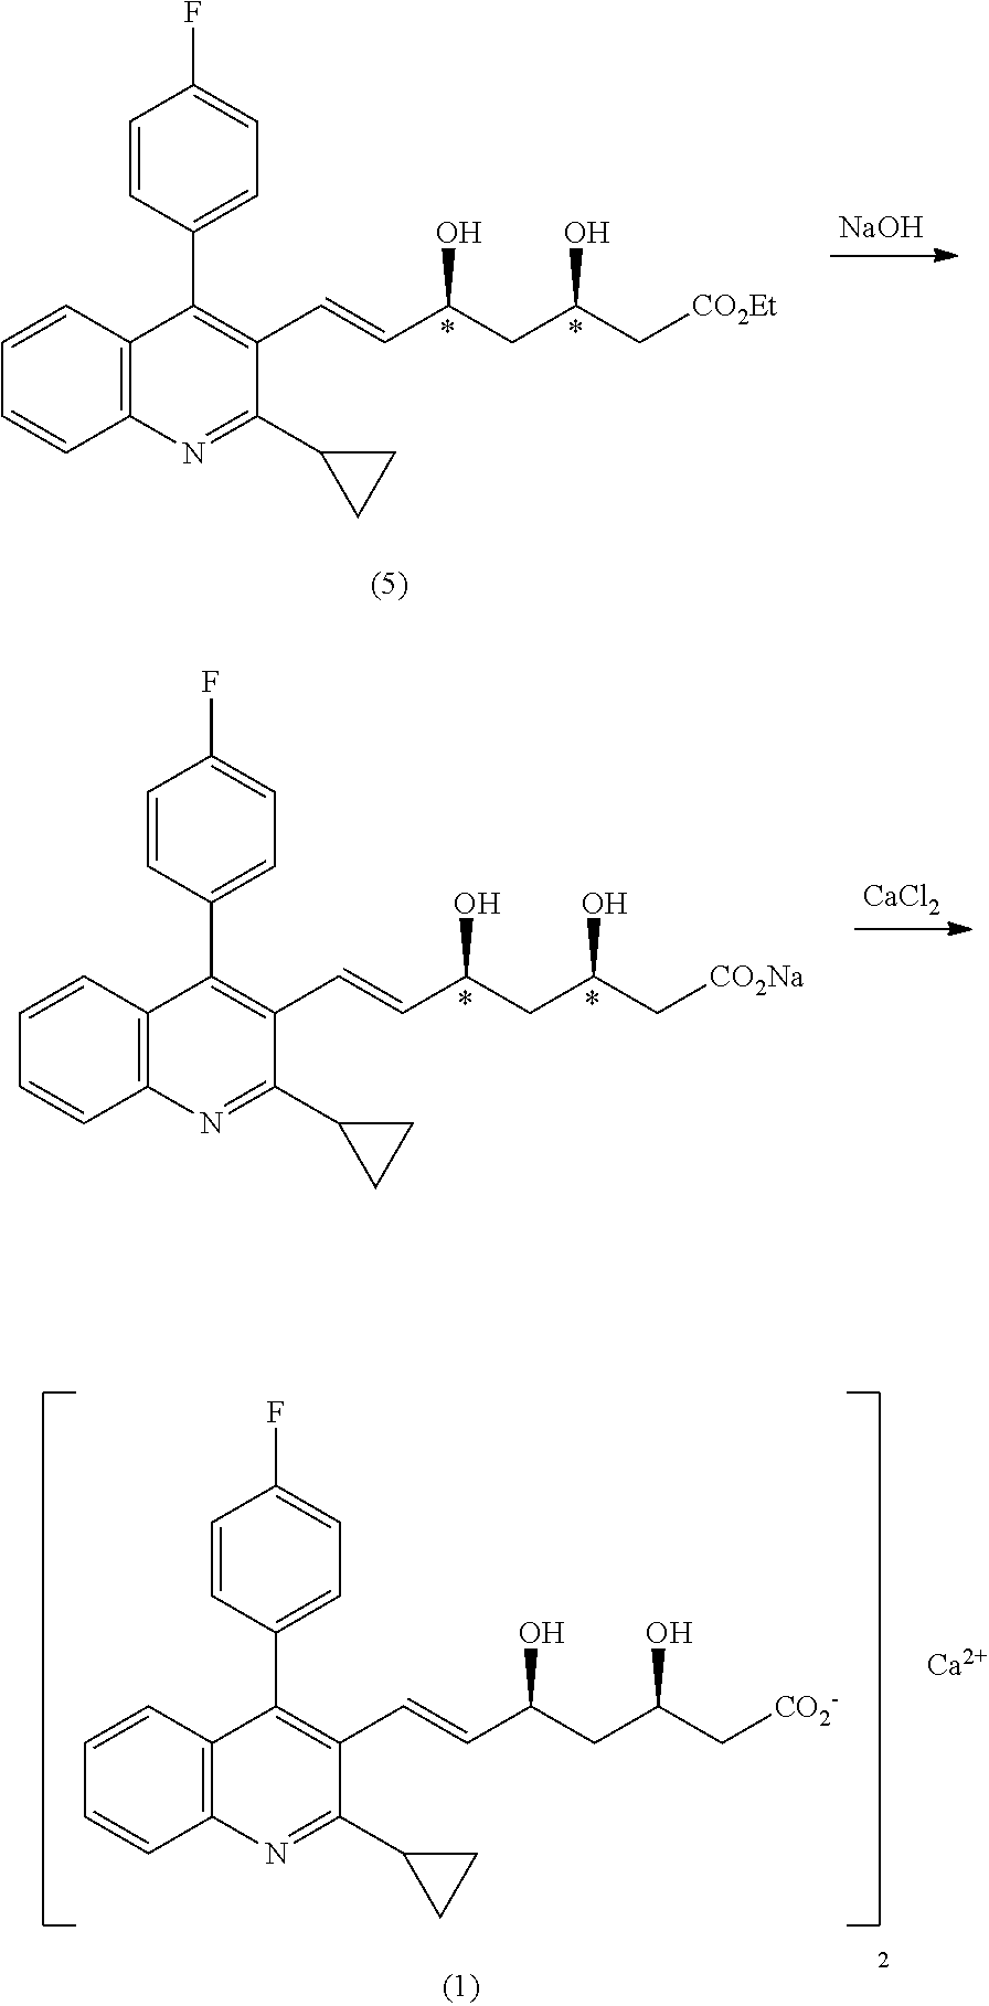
C12=C(C=CC=C1)C(C1=CC=C(F)C=C1)=C(C=CC(CC(C[CO2Na])O)O)C(C1CC1)=N2.[CaCl2].[NaOH].C12=C(C=CC=C1)C(C1=CC=C(F)C=C1)=C(C=CC(CC(C[CO2Et])O)O)C(C1CC1)=N2.C12=C(C=CC=C1)C(C1=CC=C(F)C=C1)=C(C=CC(CC(C[CO2-])O)O)C(C1CC1)=N2.[Ca]
